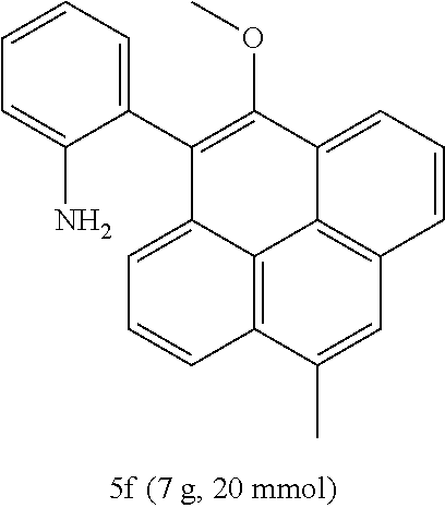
C12=C3C(C)=CC4=C1C(=CC=C4)C(OC)=C(C1=CC=CC=C1N)C2=CC=C3
